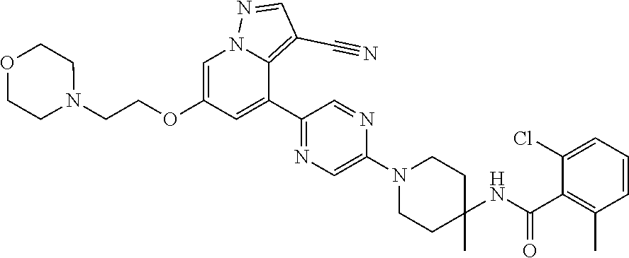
C1(C2=CC(OCCN3CCOCC3)=CN3C2=C(C#N)C=N3)=NC=C(N2CCC(NC(C3=C(C)C=CC=C3Cl)=O)(C)CC2)N=C1
